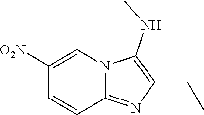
[O2N]C1=CN2C(=NC(CC)=C2NC)C=C1
